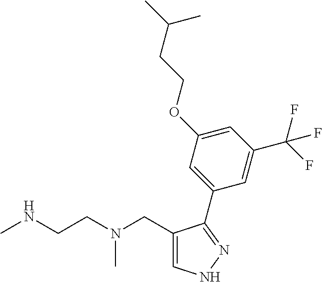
C1(CN(CCNC)C)=CNN=C1C1=CC(OCCC(C)C)=CC(C(F)(F)F)=C1
